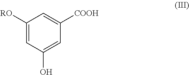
C1([RO])=CC(O)=CC([COOH])=C1
